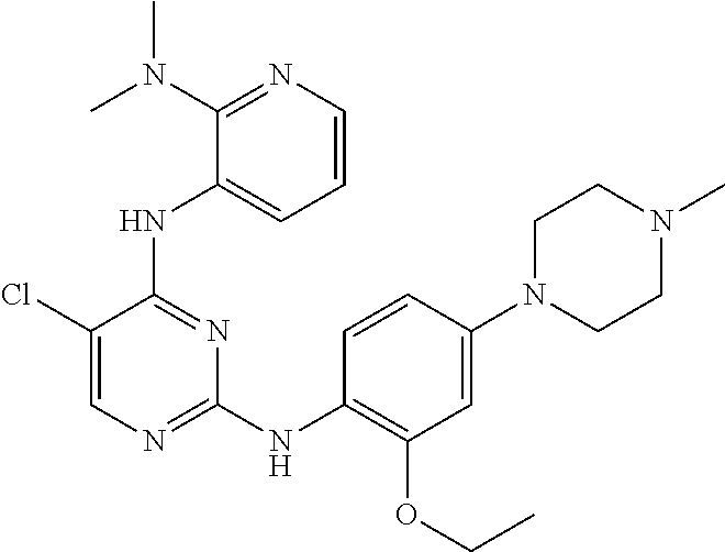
C1N(C2=CC(OCC)=C(NC3=NC=C(Cl)C(NC4=CC=CN=C4N(C)C)=N3)C=C2)CCN(C)C1
